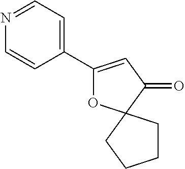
C1=NC=CC(C2=CC(=O)C3(O2)CCCC3)=C1
